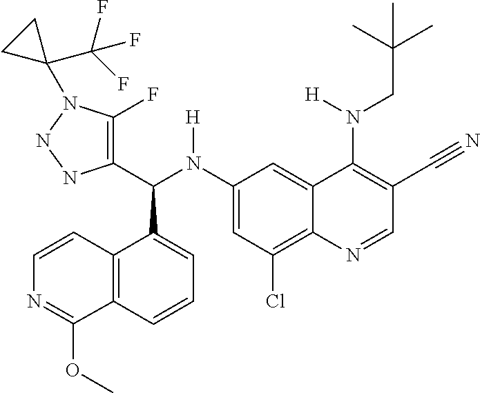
C1(N(C(C2=C(F)N(C3(C(F)(F)F)CC3)NN2)C2=CC=CC3=C2C=CN=C3OC)[H])=CC(Cl)=C2C(=C1)C(N(CC(C)(C)C)[H])=C(C#N)C=N2
